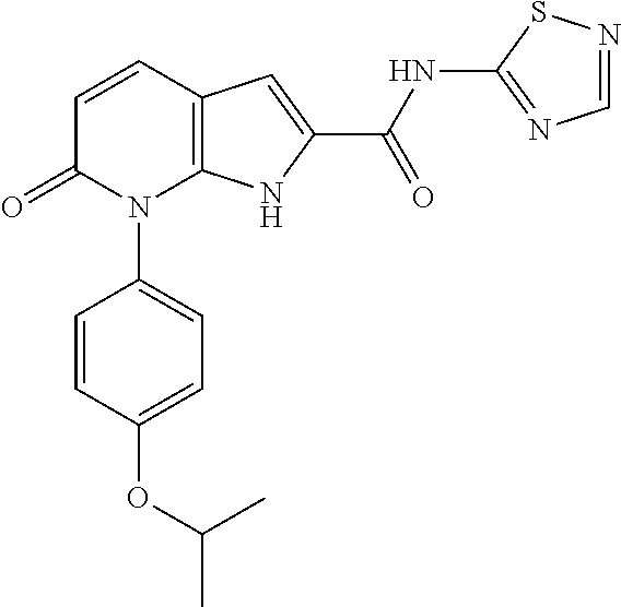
C12=C(C=CC(=O)N1C1=CC=C(OC(C)C)C=C1)C=C(C(NC1=NC=NS1)=O)N2
